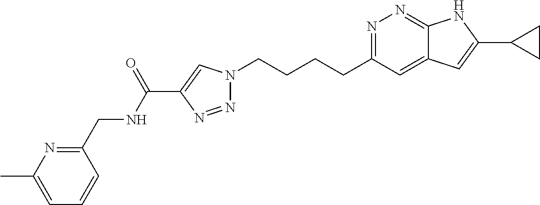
N1=C(CCCCN2N=NC(C(NCC3=NC(C)=CC=C3)=O)=C2)C=C2C(=N1)NC(C1CC1)=C2
